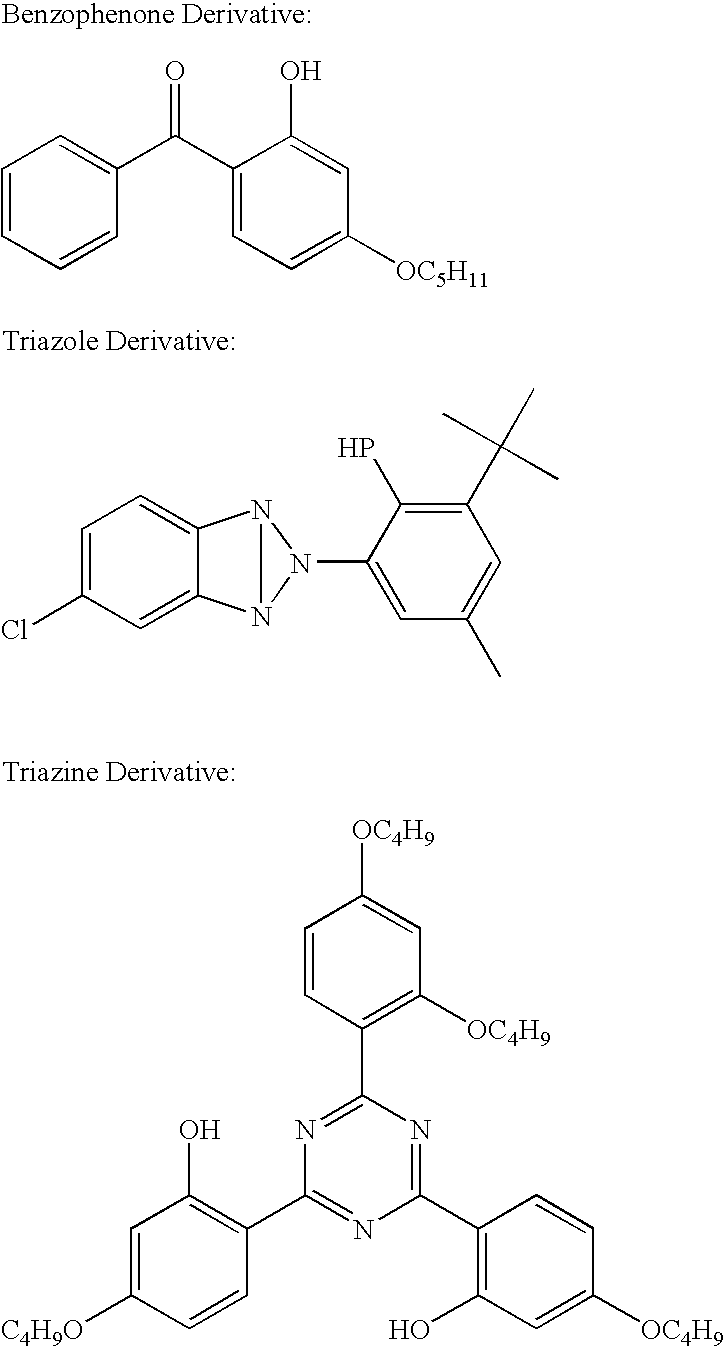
C1=CC=CC(C(C2=CC=C([OC5H11])C=C2O)=O)=C1.C1=C(Cl)C=C2C(=C1)N1N2N1C1=CC(C)=CC(C(C)(C)C)=C1P.C1=CC(C2=NC(C3=C(O)C=C([C4H9O])C=C3)=NC(C3=C(O)C=C([OC4H9])C=C3)=N2)=C([OC4H9])C=C1[OC4H9]
